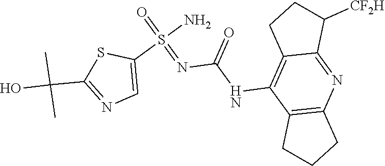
N(C(NC1=C2CCC([CF2H])C2=NC2=C1CCC2)=O)=S(C1=CN=C(C(O)(C)C)S1)(=O)N
